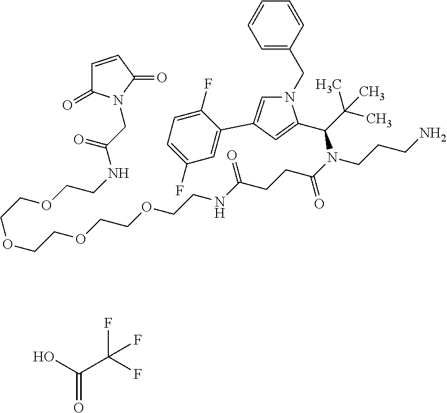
O=C(C(F)(F)F)O.C(CC(N(CCCN)C(C(C)(C)C)C1=CC(C2=CC(F)=CC=C2F)=CN1CC1=CC=CC=C1)=O)C(NCCOCCOCCOCCOCCNC(CN1C(=O)C=CC1=O)=O)=O
